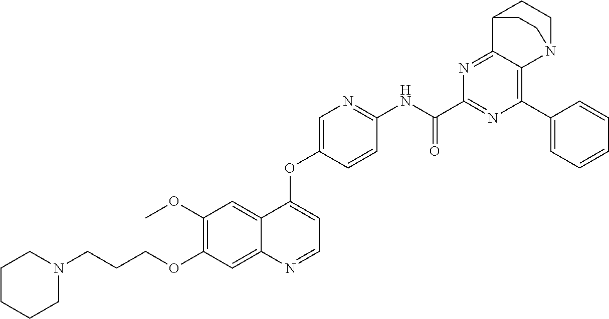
C1CCCN(CCCOC2=C(OC)C=C3C(=C2)N=CC=C3OC2=CN=C(NC(C3=NC(C4=CC=CC=C4)=C4C(=N3)C3CCN4CC3)=O)C=C2)C1
